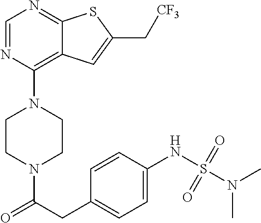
C1CN(C(CC2=CC=C(NS(N(C)C)(=O)=O)C=C2)=O)CCN1C1=C2C(=NC=N1)SC(C[CF3])=C2
